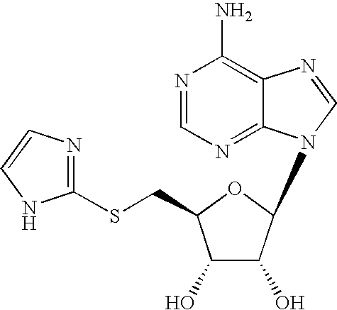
N1=CN=C2C(=C1N)N=CN2C1C(O)C(O)C(CSC2=NC=CN2)O1
